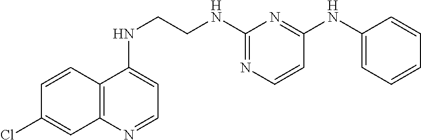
C12=C(N=CC=C1NCCNC1=NC=CC(NC3=CC=CC=C3)=N1)C=C(Cl)C=C2
